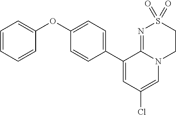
C1(C2=CC(Cl)=CN3C2=NS(=O)(=O)CC3)=CC=C(OC2=CC=CC=C2)C=C1
